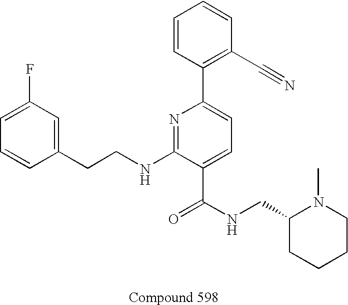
C1=CC(CCNC2=NC(C3=C(C#N)C=CC=C3)=CC=C2C(NCC2CCCCN2C)=O)=CC(F)=C1
